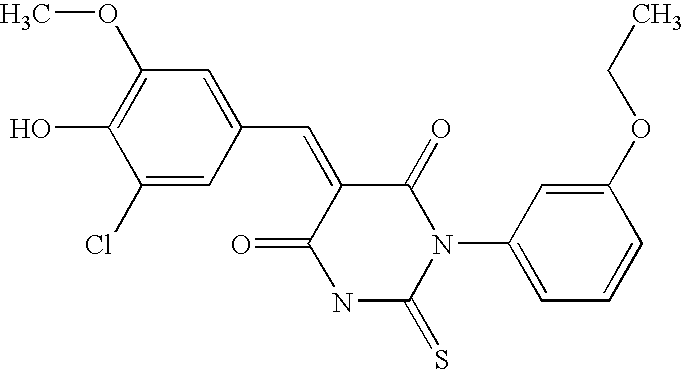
C1(C=C2C(=O)N(C3=CC=CC(OCC)=C3)C(=S)NC2=O)=CC(OC)=C(O)C(Cl)=C1
